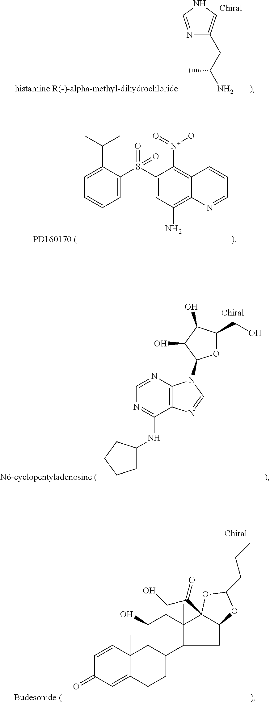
N1=CNC=C1CC(N)C.C1(S(C2=CC=CC=C2C(C)C)(=O)=O)=CC(N)=C2C(=C1[N+](=O)[O-])C=CC=N2.N1=C(NC2CCCC2)C2=C(N=C1)N(C1OC(CO)C(O)C1O)C=N2.C1=CC2(C)C(=CC1=O)CCC1C2C(O)CC2(C)C1CC1C2(C(CO)=O)OC(CCC)O1
